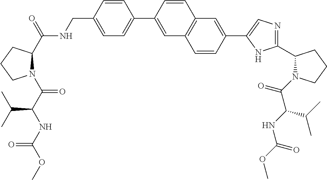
C1CCN(C(C(NC(OC)=O)C(C)C)=O)C1C(NCC1=CC=C(C2=CC3=C(C=C2)C=C(C2=CN=C(C4CCCN4C(=O)C(NC(OC)=O)C(C)C)N2)C=C3)C=C1)=O
